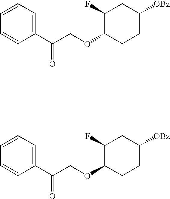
C1(C(COC2CCC([OBz])CC2F)=O)=CC=CC=C1.C1(C(COC2CCC([OBz])CC2F)=O)=CC=CC=C1
